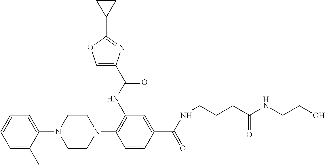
C1(N2CCN(C3=C(NC(=O)C4=COC(C5CC5)=N4)C=C(C(=O)NCCCC(=O)NCCO)C=C3)CC2)=CC=CC=C1C
